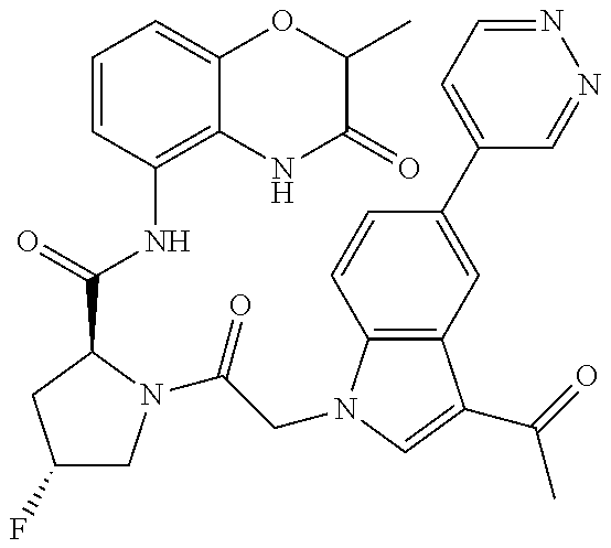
C1(F)CN(C(=O)CN2C3=C(C(C(C)=O)=C2)C=C(C2=CC=NN=C2)C=C3)C(C(NC2=C3C(=CC=C2)OC(C)C(=O)N3)=O)C1
